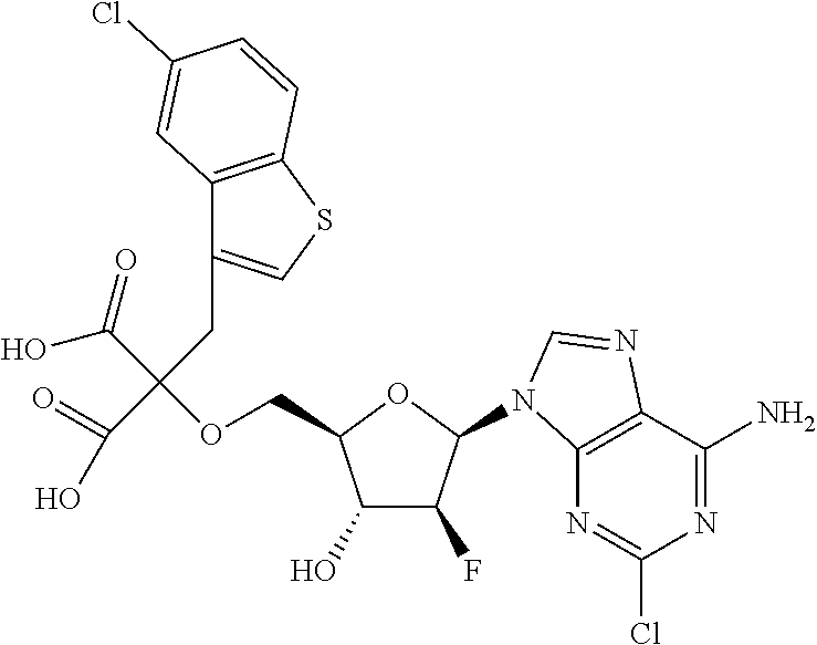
C1(CC(C(=O)O)(C(=O)O)OCC2C(O)C(F)C(N3C4=C(C(N)=NC(Cl)=N4)N=C3)O2)=CSC2=C1C=C(Cl)C=C2
